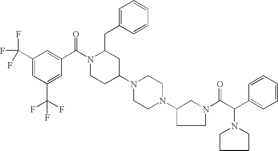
C1(CC2N(C(C3=CC(C(F)(F)F)=CC(C(F)(F)F)=C3)=O)CCC(N3CCN(C4CCN(C(C(C5=CC=CC=C5)N5CCCC5)=O)C4)CC3)C2)=CC=CC=C1
